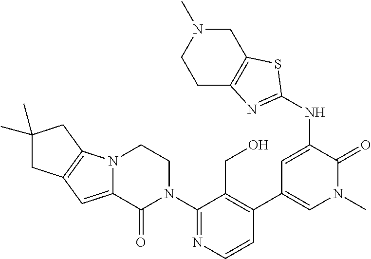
C1(N2CCN3C(=CC4=C3CC(C)(C)C4)C2=O)=NC=CC(C2=CN(C)C(=O)C(NC3=NC4=C(S3)CN(C)CC4)=C2)=C1CO
